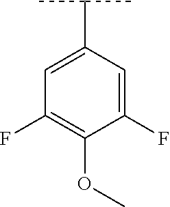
C1(F)=CC(C(C)C)=CC(F)=C1OC
